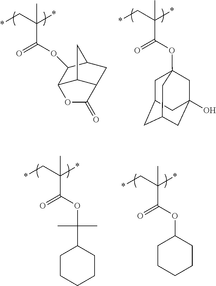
O(C(C(C*)(*)C)=O)C12CC3CC(CC(O)(C1)C3)C2.C12C3C(CC(C1OC(C(C*)(*)C)=O)C3)C(=O)O2.O(C(C(C*)(*)C)=O)C1CCCCC1.O(C(C(C*)(*)C)=O)C(C)(C)C1CCCCC1
